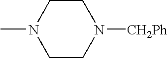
C1CN([CH2Ph])CCN1C
